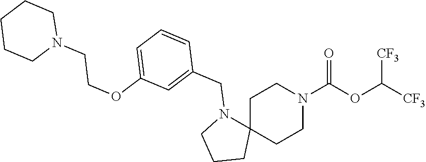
C1C2(CCN(C(OC([CF3])[CF3])=O)C1)N(CC1=CC(OCCN3CCCCC3)=CC=C1)CCC2
